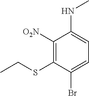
C(C)SC1=C([O2N])C(NC)=CC=C1Br
